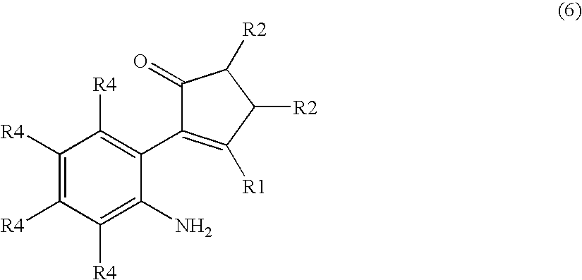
C1(=O)C(C2=C([R4])C([R4])=C([R4])C([R4])=C2N)=C([R1])C([R2])C1[R2]
